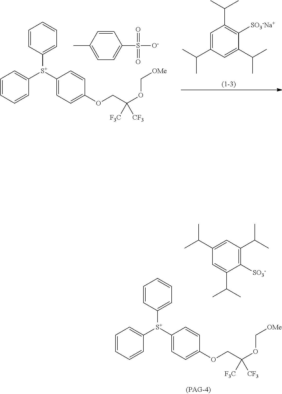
C1=CC([S+](C2=CC=CC=C2)C2=CC=C(OCC(OC[OMe])([F3C])[CF3])C=C2)=CC=C1.C1=CC(C)=CC=C1S([O-])(=O)=O.C1=C(C(C)C)C=C(C(C)C)C([SO3-Na+])=C1C(C)C.C1=CC([S+](C2=CC=CC=C2)C2=CC=C(OCC(OC[OMe])([F3C])[CF3])C=C2)=CC=C1.C1([SO3-])=C(C(C)C)C=C(C(C)C)C=C1C(C)C
